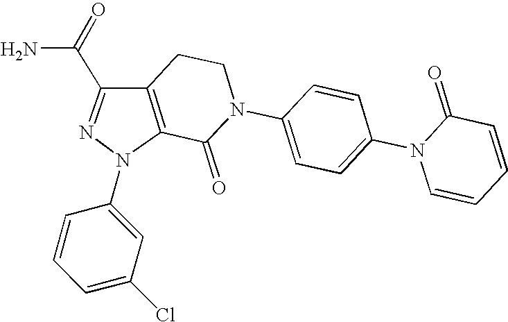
C12=C(CCN(C3=CC=C(N4C=CC=CC4=O)C=C3)C1=O)C(C(=O)N)=NN2C1=CC(Cl)=CC=C1
